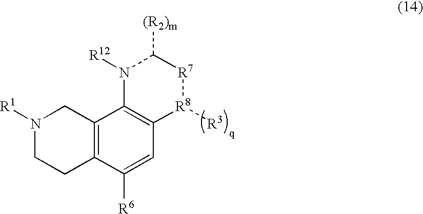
C12=C(C([R6])=CC3=C1N([R12])C([(R2)m])[R7][R8]3[R3])CCN([R1])C2
